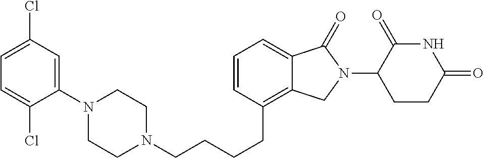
C(CCCC1=C2C(=CC=C1)C(=O)N(C1C(=O)NC(=O)CC1)C2)N1CCN(C2=CC(Cl)=CC=C2Cl)CC1
